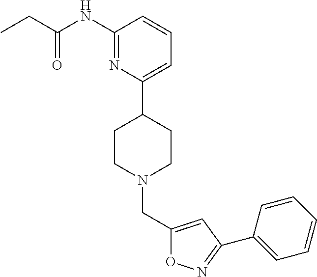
C1(NC(CC)=O)=NC(C2CCN(CC3=CC(C4=CC=CC=C4)=NO3)CC2)=CC=C1
